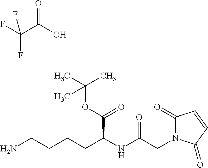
C(C(O)=O)(F)(F)F.NCCCCC(NC(CN1C(=O)C=CC1=O)=O)C(OC(C)(C)C)=O
